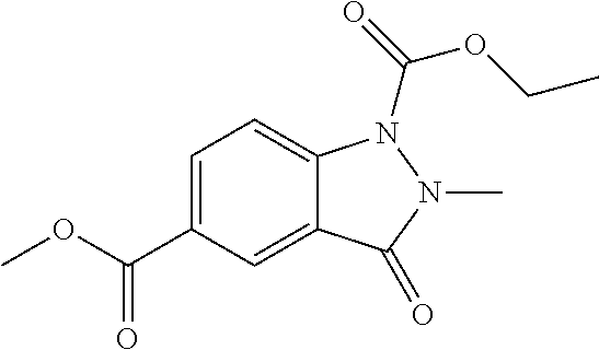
C1=C(C(OC)=O)C=C2C(=C1)N(C(=O)OCC)N(C)C2=O
